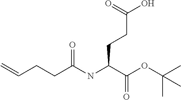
C=CCCC(NC(C(OC(C)(C)C)=O)CCC(O)=O)=O
